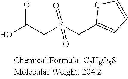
S(=O)(=O)(CC1=CC=CO1)CC(=O)O
